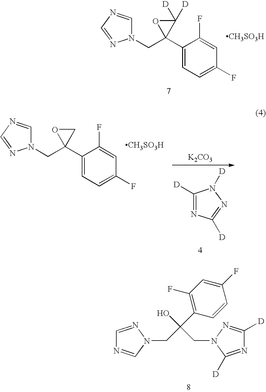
C1(C2(CN3C=NC=N3)OC2([D])[D])=CC=C(F)C=C1F.[CH3SO3H].C1(C2(CN3C=NC=N3)OC2)=CC=C(F)C=C1F.[CH3SO3H].C1([D])=NC([D])=NN1[D].[K2CO3].C1=NN(CC(C2=C(F)C=C(F)C=C2)(CN2C([D])=NC([D])=N2)O)C=N1
